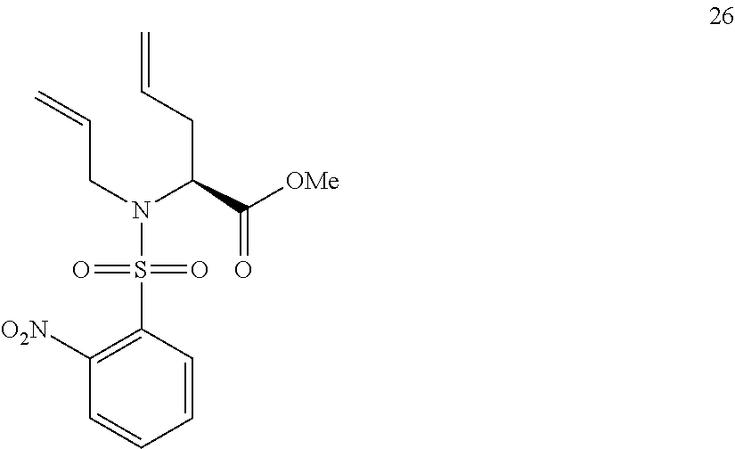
C1=CC=CC(S(N(C(CC=C)C([OMe])=O)CC=C)(=O)=O)=C1[O2N]
